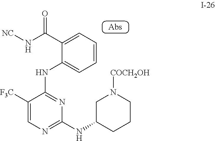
C1=CC=C(C(N[NC])=O)C(NC2=NC(NC3CN([COCH2OH])CCC3)=NC=C2[F3C])=C1
